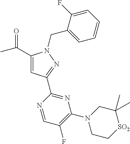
C1(C(=O)C)=CC(C2=NC(N3CC[SO2]C(C)(C)C3)=C(F)C=N2)=NN1CC1=CC=CC=C1F
